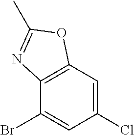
C12=C(C=C(Cl)C=C1Br)OC(C)=N2
